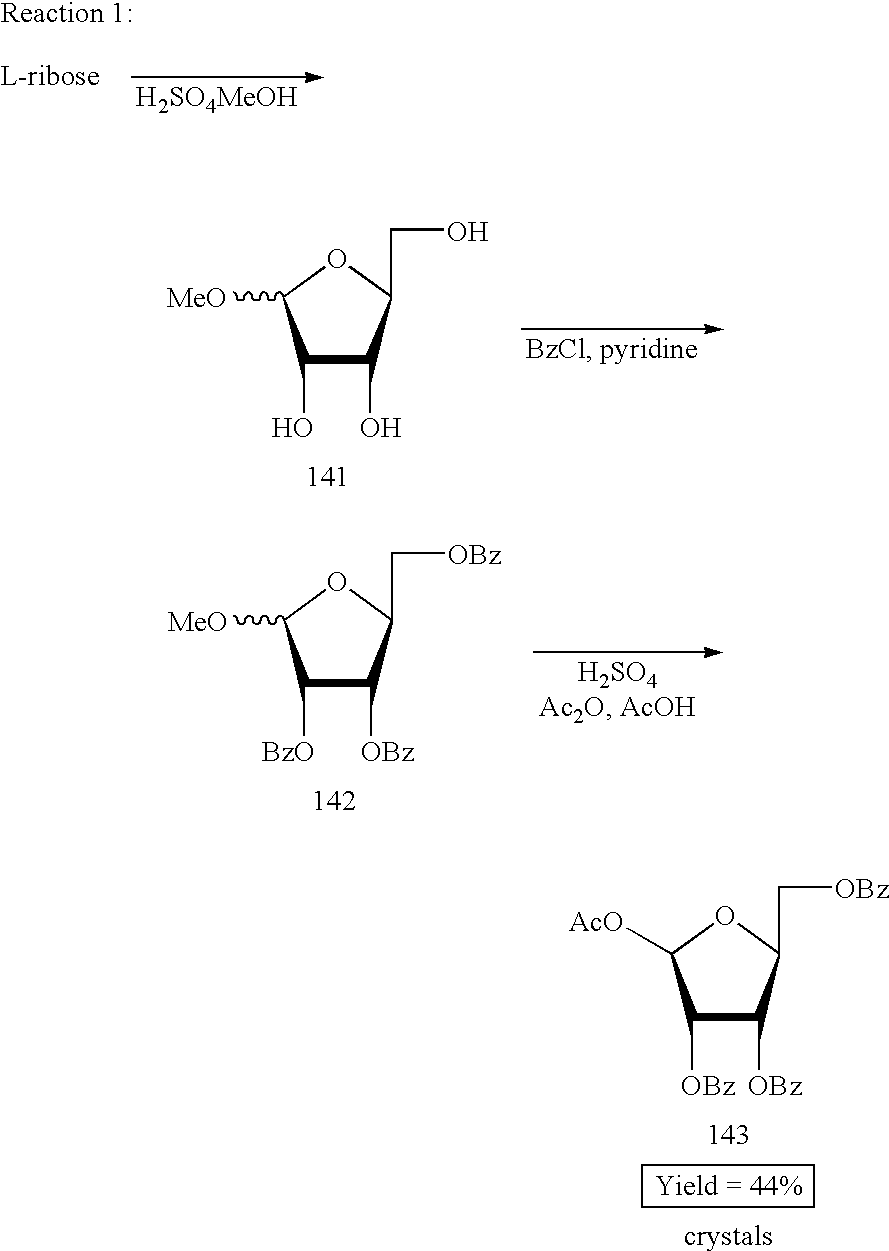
C1(O)C(O)C(CO)OC1[MeO].C1([BzO])C([OBz])C(C[OBz])OC1[MeO].C1([OBz])C([OBz])C(C[OBz])OC1[AcO].[H2SO4MeOH]
